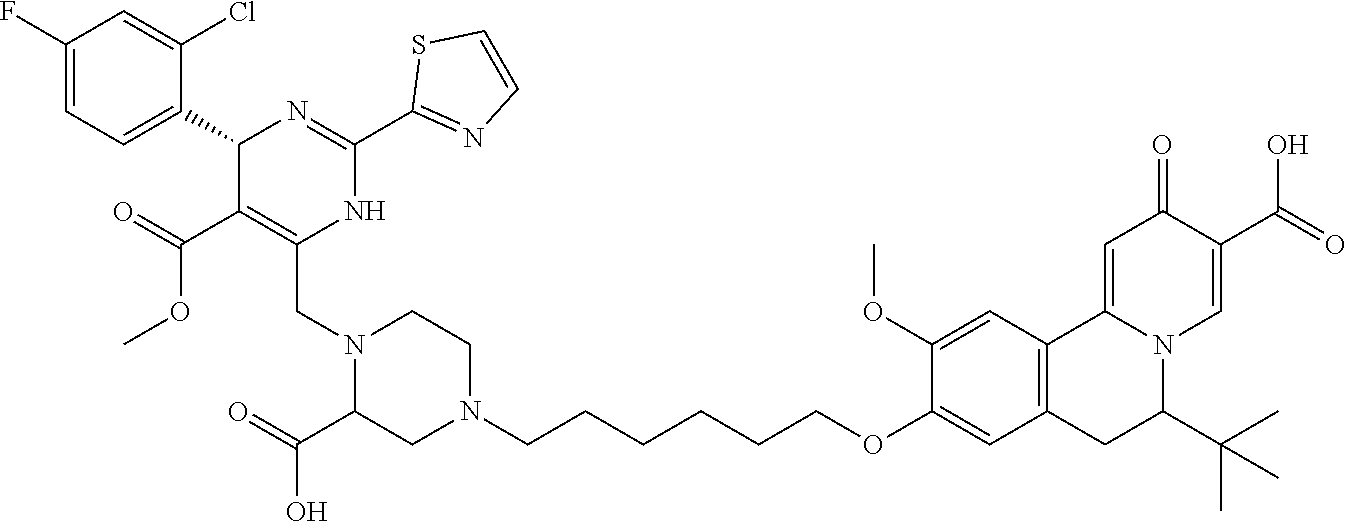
N1(CC2=C(C(=O)OC)C(C3=CC=C(F)C=C3Cl)N=C(C3=NC=CS3)N2)C(C(=O)O)CN(CCCCCCOC2=CC3=C(C=C2OC)C2=CC(=O)C(C(O)=O)=CN2C(C(C)(C)C)C3)CC1
